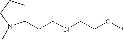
C1(CCNCCO*)CCCN1C
